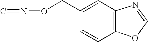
C1(CON=C)=CC2=C(C=C1)OC=N2
